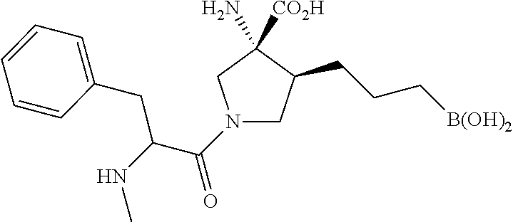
N1(C(C(NC)CC2=CC=CC=C2)=O)CC(CCC[B(OH)2])C(N)([CO2H])C1
